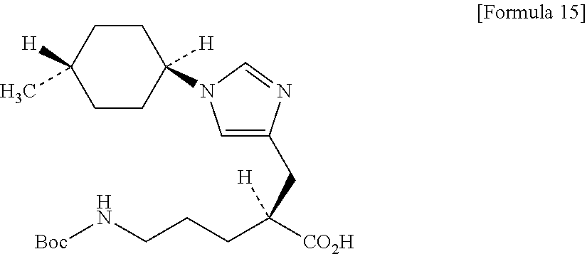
C1CC([H])(N2C=C(CC(CCCN[Boc])([CO2H])[H])N=C2)CCC1([H])C
